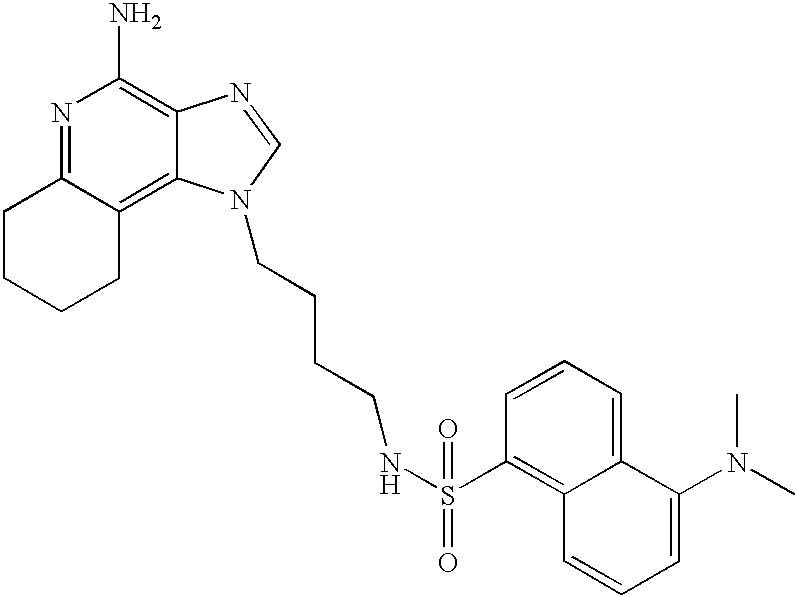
N1=C2C(=C3C(=C1N)N=CN3CCCCNS(C1=C3C(=CC=C1)C(N(C)C)=CC=C3)(=O)=O)CCCC2
